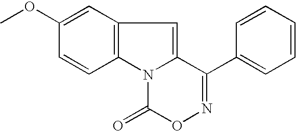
C12=C(N3C(=C1)C(C1=CC=CC=C1)=NOC3=O)C=CC(OC)=C2
